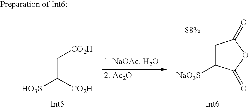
C(C([CO2H])[HO3S])[CO2H].C1C([NaO3S])C(=O)OC1=O
